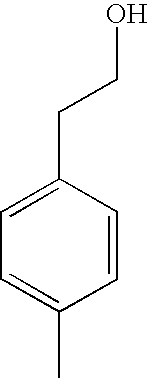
C1=CC(CCO)=CC=C1C
